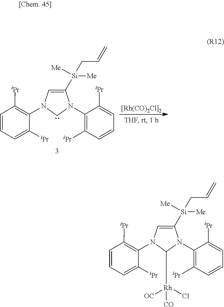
C1([Si]([Me])(CC=C)[Me])=CN(C2=C([iPr])C=CC=C2[iPr])C([Rh]([CO])([OC])Cl)N1C1=C([iPr])C=CC=C1[iPr].[[Rh(CO)2Cl]2].C1([Si]([Me])(CC=C)[Me])=CN(C2=C([iPr])C=CC=C2[iPr])CN1C1=C([iPr])C=CC=C1[iPr]
